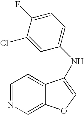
C1=NC=C2C(=C1)C(NC1=CC=C(F)C(Cl)=C1)=CO2
